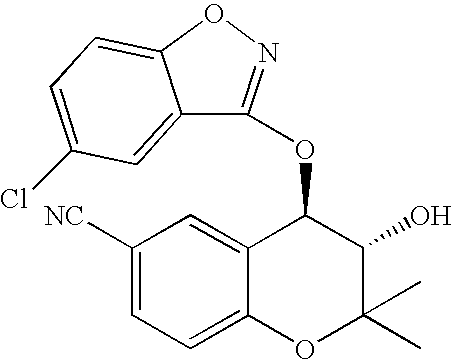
O(C1C2=CC([NC])=CC=C2OC(C)(C)C1O)C1=NOC2=CC=C(Cl)C=C12
